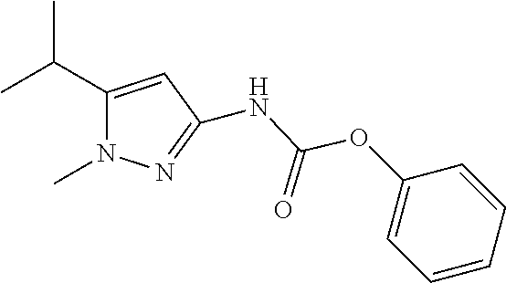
C(C1=CC(NC(=O)OC2=CC=CC=C2)=NN1C)(C)C
